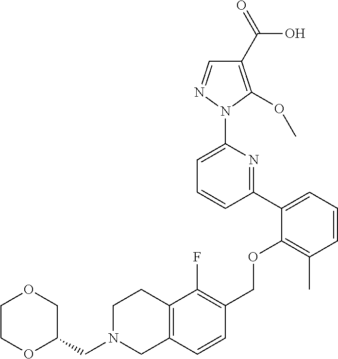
C1(C2=CC=CC(C)=C2OCC2=C(F)C3=C(C=C2)CN(CC2COCCO2)CC3)=NC(N2N=CC(C(=O)O)=C2OC)=CC=C1
